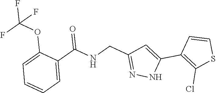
C1=C(C(=O)NCC2=NNC(C3=C(Cl)SC=C3)=C2)C(OC(F)(F)F)=CC=C1
